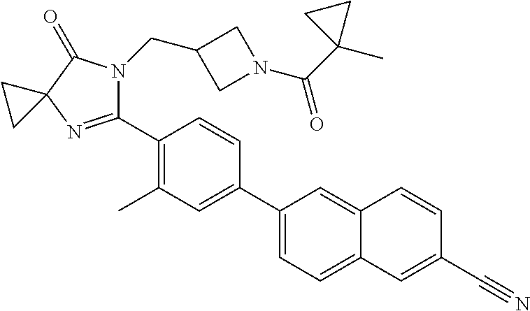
C1(C2=C(C)C=C(C3=CC=C4C(=C3)C=CC(C#N)=C4)C=C2)=NC2(C(=O)N1CC1CN(C(C3(C)CC3)=O)C1)CC2
